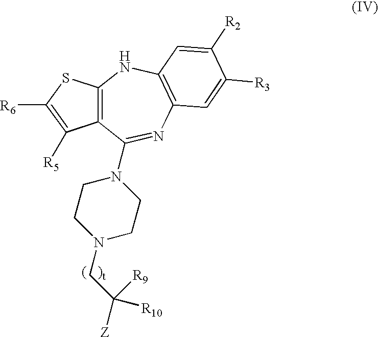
C12=C(SC([R6])=C1[R5])NC1=C(N=C2N2CCN(CC([Z])([R10])[R9])CC2)C=C([R3])C([R2])=C1
